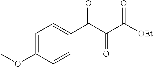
C1=C(OC)C=CC(C(C(C([OEt])=O)=O)=O)=C1
